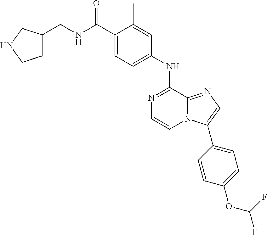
C1(NC2=NC=CN3C2=NC=C3C2=CC=C(OC(F)F)C=C2)=CC=C(C(NCC2CCNC2)=O)C(C)=C1
